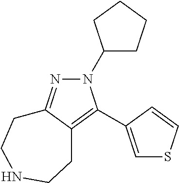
N1(C2CCCC2)N=C2C(=C1C1=CSC=C1)CCNCC2
